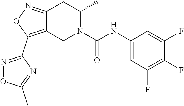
C12=NOC(C3=NOC(C)=N3)=C1CN(C(NC1=CC(F)=C(F)C(F)=C1)=O)C(C)C2
